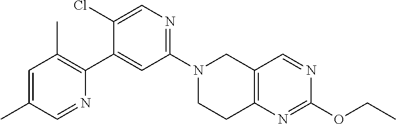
N1(C2=NC=C(Cl)C(C3=C(C)C=C(C)C=N3)=C2)CCC2=C(C1)C=NC(OCC)=N2
